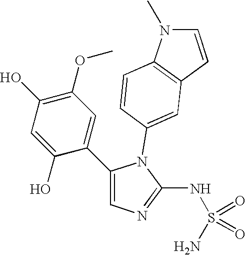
C1(C2=CC(OC)=C(O)C=C2O)=CN=C(NS(=O)(N)=O)N1C1=CC2=C(C=C1)N(C)C=C2
